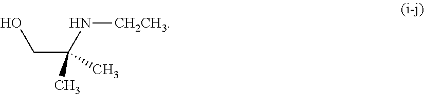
C(C(C)(N[CH2CH3])C)O
